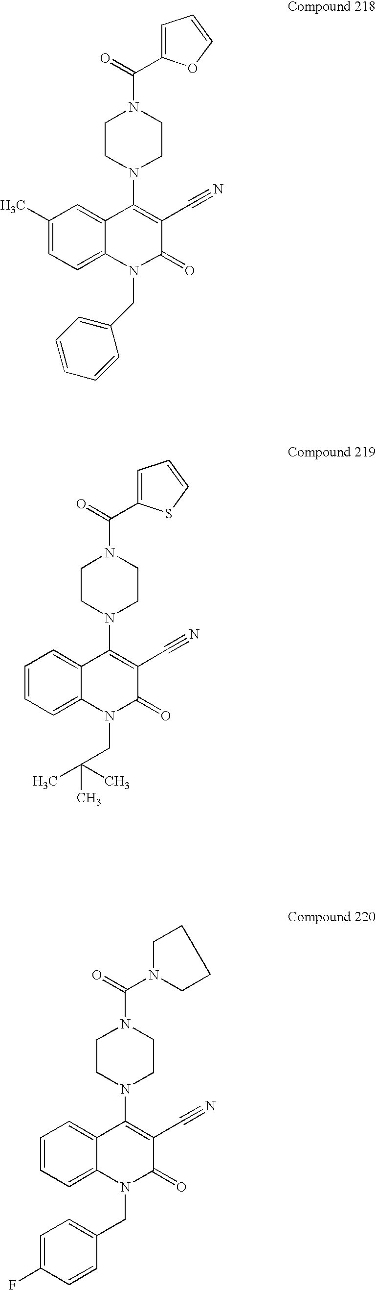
C1CN(C2=C(C#N)C(=O)N(CC3=CC=CC=C3)C3=CC=C(C)C=C23)CCN1C(=O)C1=CC=CO1.C1CN(C2=C(C#N)C(=O)N(CC(C)(C)C)C3=CC=CC=C23)CCN1C(=O)C1=CC=CS1.C1CN(C2=C(C#N)C(=O)N(CC3=CC=C(F)C=C3)C3=CC=CC=C23)CCN1C(=O)N1CCCC1
